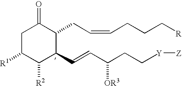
C1C([R1])C([R2])C(C=CC(CC[Y][Z])[OR3])C(CC=CCCC[R])C1=O
